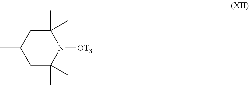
C1(C)(C)CC(C)CC(C)(C)N1[OT3]
